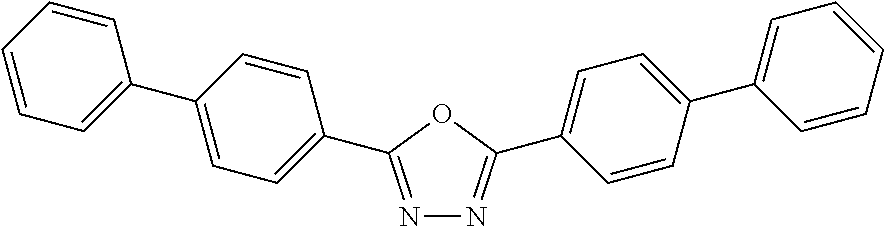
N1=C(C2=CC=C(C3=CC=CC=C3)C=C2)OC(C2=CC=C(C3=CC=CC=C3)C=C2)=N1
